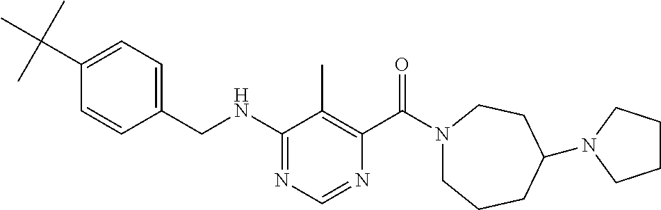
C1(NCC2=CC=C(C(C)(C)C)C=C2)=NC=NC(C(N2CCCC(N3CCCC3)CC2)=O)=C1C
